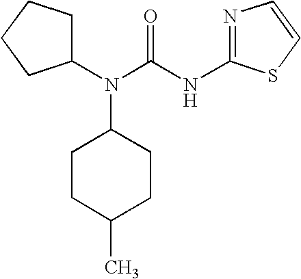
C1(N(C(NC2=NC=CS2)=O)C2CCC(C)CC2)CCCC1
